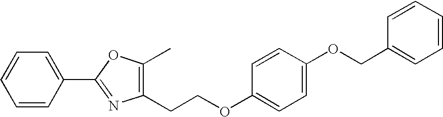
C1=CC(C2=NC(CCOC3=CC=C(OCC4=CC=CC=C4)C=C3)=C(C)O2)=CC=C1
